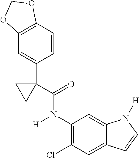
C1(Cl)=C(N(C(=O)C2(C3=CC4=C(C=C3)OCO4)CC2)[H])C=C2C(=C1)C=CN2[H]
